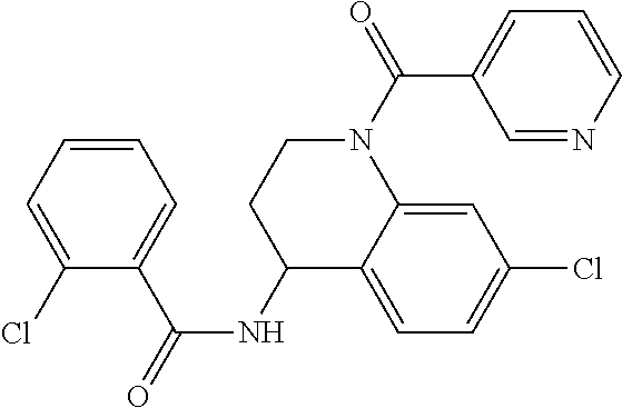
C12=CC(Cl)=CC=C1C(NC(C1=CC=CC=C1Cl)=O)CCN2C(C1=CC=CN=C1)=O
